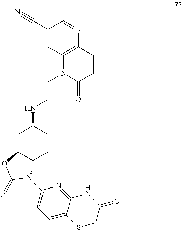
N(C1CC2C(CC1)N(C1=CC=C3C(=N1)NC(=O)CS3)C(=O)O2)CCN1C(=O)CCC2=C1C=C(C#N)C=N2
